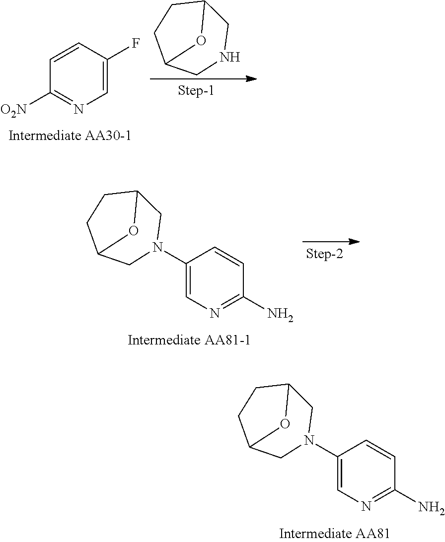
C12CCC(CNC1)O2.C1([O2N])=NC=C(F)C=C1.C12CCC(CN(C3=CN=C(N)C=C3)C1)O2.C12CCC(CN(C3=CN=C(N)C=C3)C1)O2
